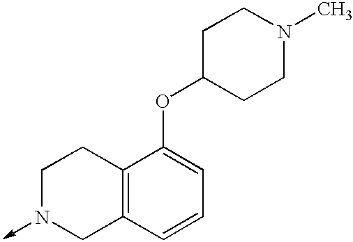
C1N(->C)CC2=C(C1)C(OC1CCN(C)CC1)=CC=C2
